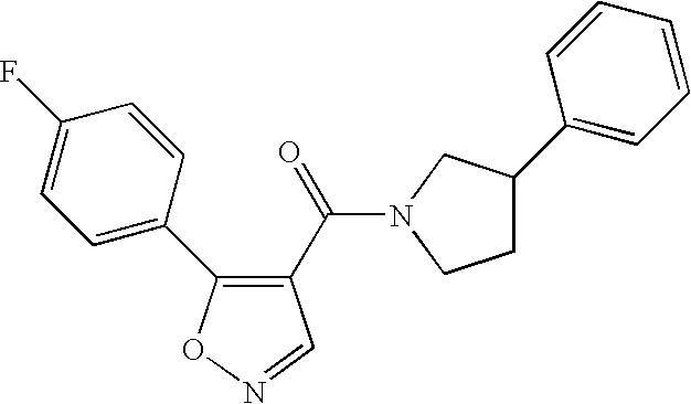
C1(C(=O)N2CC(C3=CC=CC=C3)CC2)=C(C2=CC=C(F)C=C2)ON=C1
